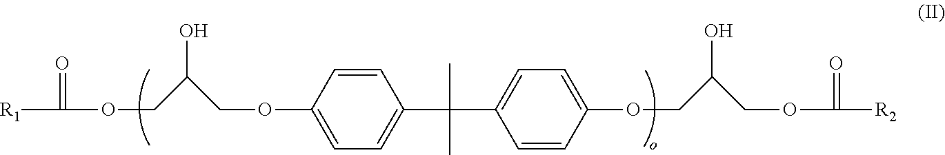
C1=CC(OCC(COC(=O)[R2])O)=CC=C1C(C1=CC=C(OCC(COC(=O)[R1])O)C=C1)(C)C
